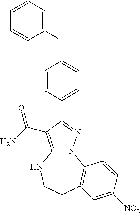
C12=C(C(=O)N)C(C3=CC=C(OC4=CC=CC=C4)C=C3)=NN1C1=C(CCN2)C=C([NO2])C=C1
